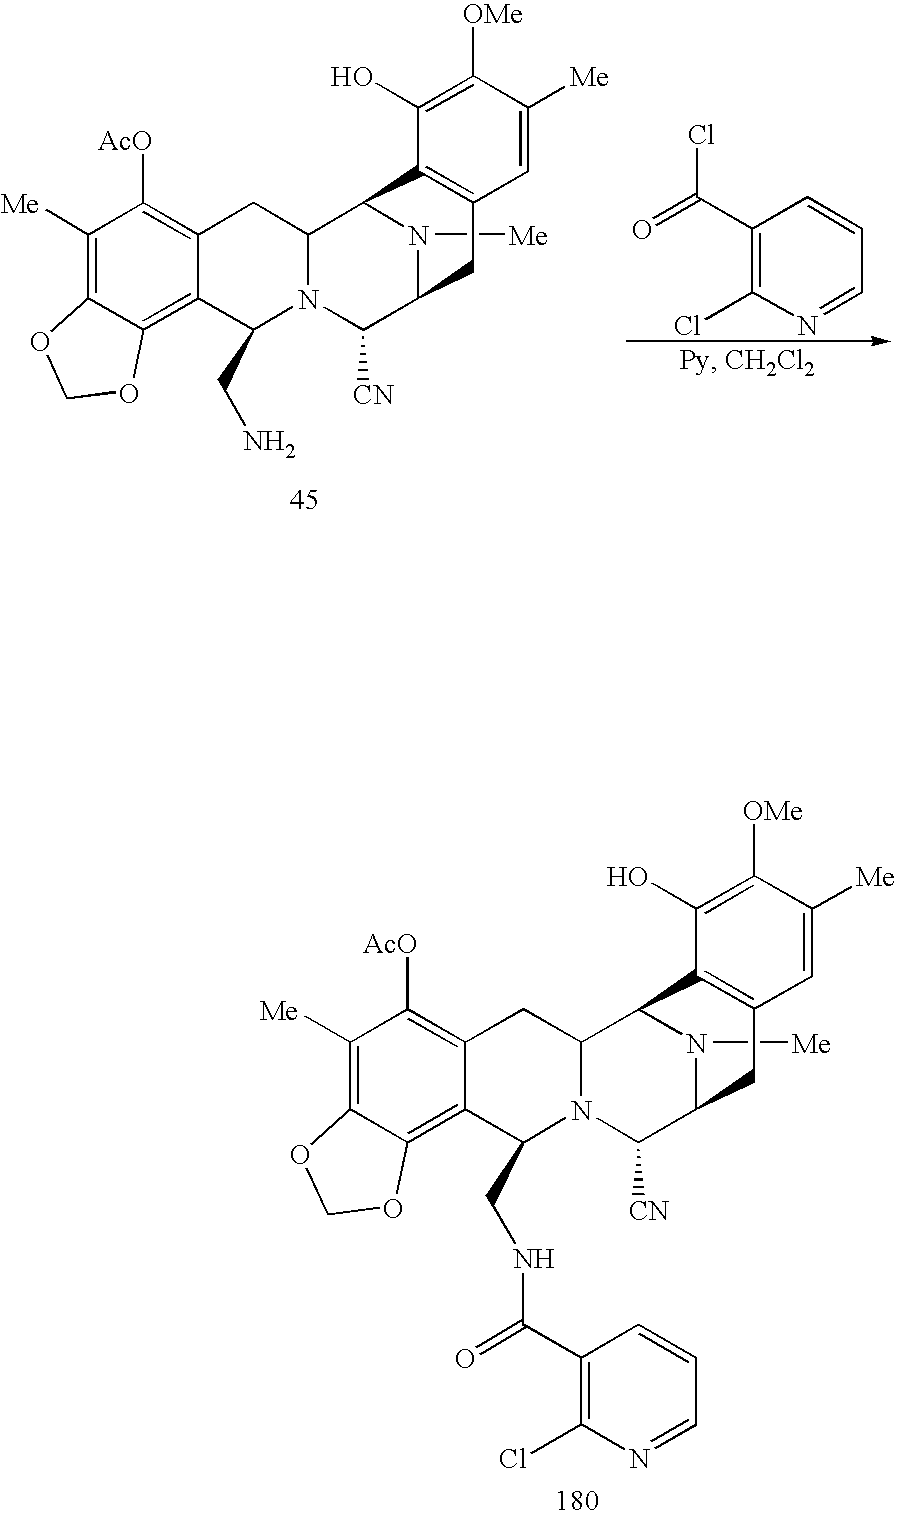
C1([Me])=C2C(=C3C(=C1[AcO])CC1N(C([CN])C4N([Me])C1C1=C(C4)C=C([Me])C([OMe])=C1O)C3CNC(C1=C(Cl)N=CC=C1)=O)OCO2.C1([Me])=C2C(=C3C(=C1[AcO])CC1N(C([CN])C4N([Me])C1C1=C(C4)C=C([Me])C([OMe])=C1O)C3CN)OCO2.C1(C(=O)Cl)=C(Cl)N=CC=C1
